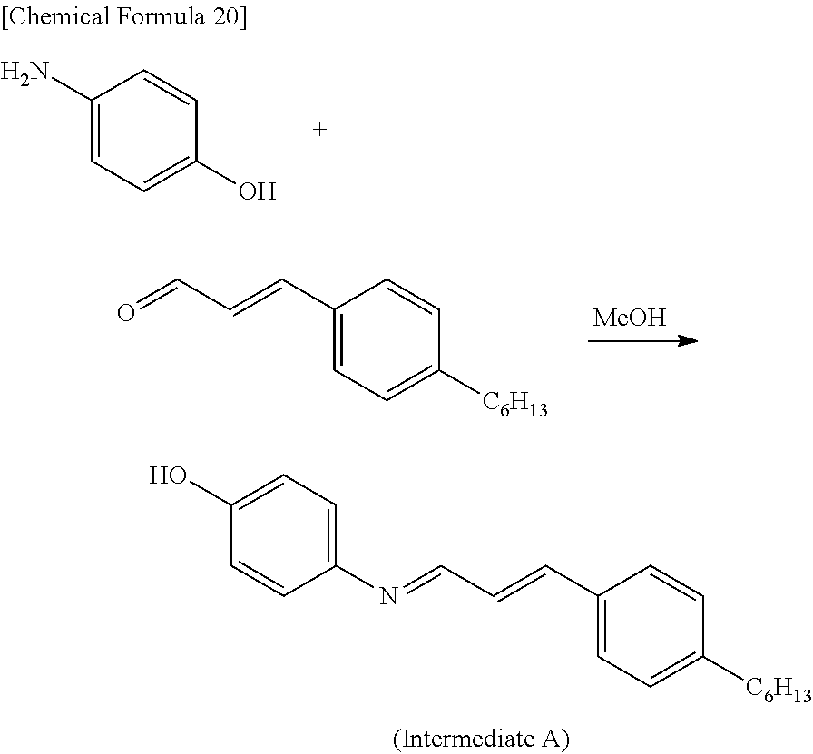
C1(N)=CC=C(O)C=C1.C1(C=CC=O)=CC=C([C6H13])C=C1.[MeOH].C1(C=CC=NC2=CC=C(O)C=C2)=CC=C([C6H13])C=C1
